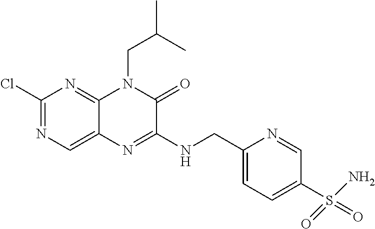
C1(Cl)=NC=C2C(=N1)N(CC(C)C)C(=O)C(NCC1=CC=C(S(=O)(=O)N)C=N1)=N2
